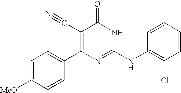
C1=CC(C2=C(C#N)C(=O)NC(NC3=C(Cl)C=CC=C3)=N2)=CC=C1[MeO]
